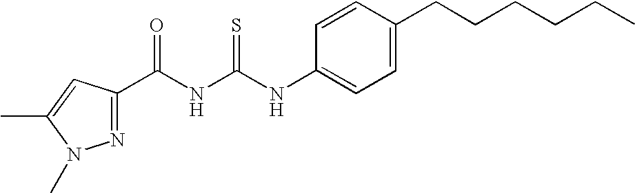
C1=CC(NC(=S)NC(=O)C2=NN(C)C(C)=C2)=CC=C1CCCCCC
